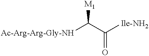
[Ac-Arg-Arg-Gly-NH]C(C([Ile-NH2])=O)[M1]
